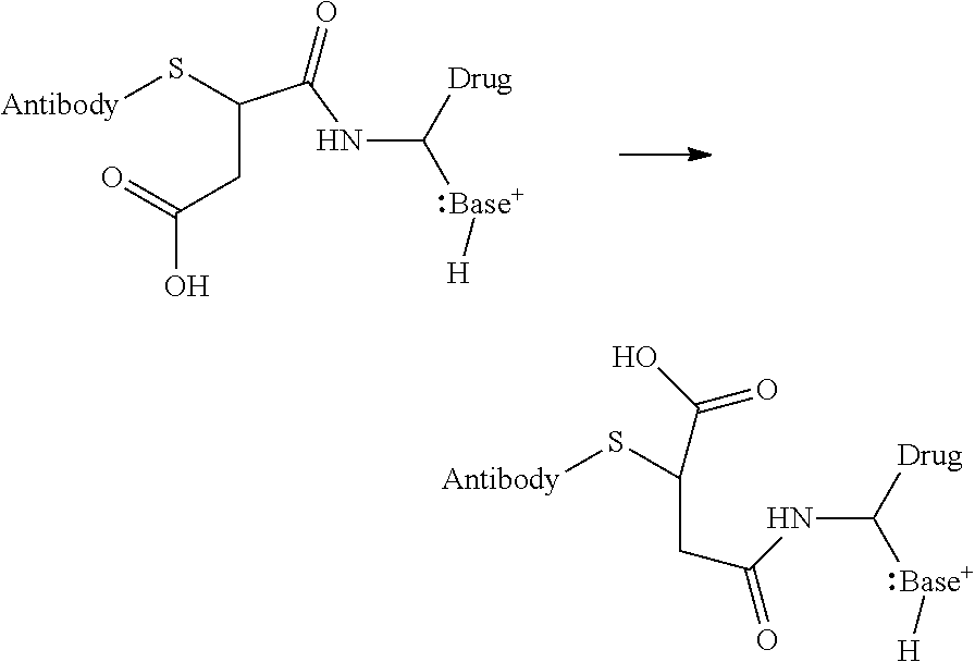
C(CC(O)=O)(C(NC([Drug])[Base+][H])=O)S[Antibody].N(C([Drug])[Base+][H])C(CC(C(O)=O)S[Antibody])=O
